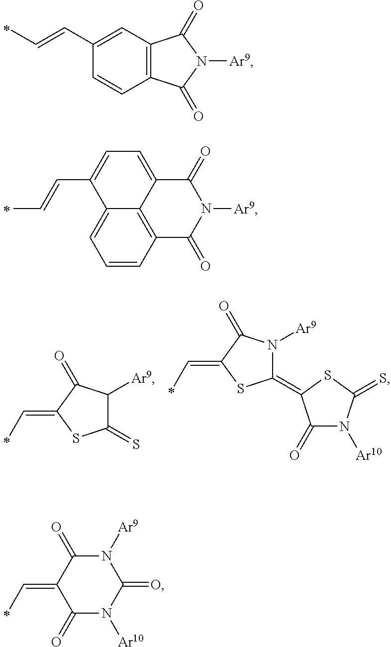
C1(=CC)SC(=S)C([Ar9])C1=O.C1(=CC)SC(=C2C(=O)N([Ar10])C(=S)S2)N([Ar9])C1=O.C12=C(C=C(C=CC)C=C1)C(=O)N([Ar9])C2=O.C1=CC2=C3C(=C1)C(C=CC)=CC=C3C(=O)N([Ar9])C2=O.C1(=CC)C(=O)N([Ar10])C(=O)N([Ar9])C1=O
